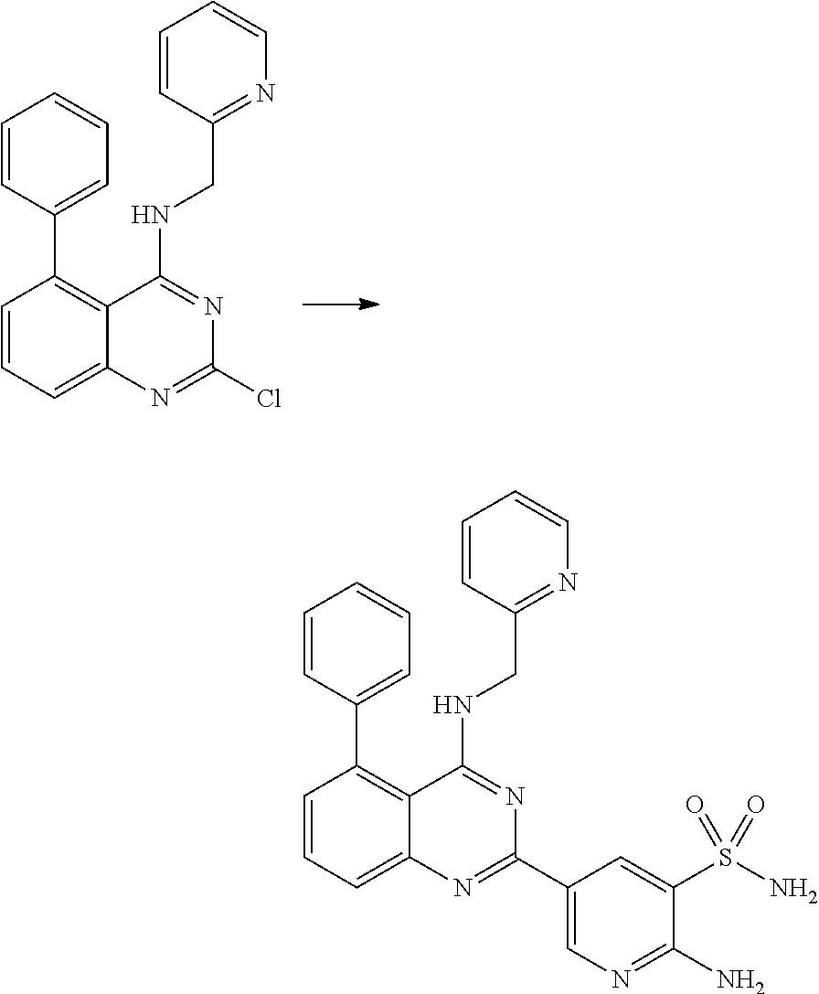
C1=CC(C2=C3C(=CC=C2)N=C(Cl)N=C3NCC2=NC=CC=C2)=CC=C1.C1=CC(C2=C3C(=CC=C2)N=C(C2=CN=C(N)C(S(N)(=O)=O)=C2)N=C3NCC2=NC=CC=C2)=CC=C1
